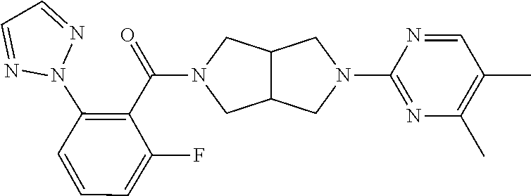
C12C(CN(C3=NC(C)=C(C)C=N3)C1)CN(C(C1=C(N3N=CC=N3)C=CC=C1F)=O)C2
